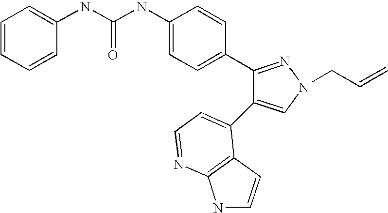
C(NC1=CC=C(C2=NN(CC=C)C=C2C2=CC=NC3=C2C=CN3)C=C1)(=O)NC1=CC=CC=C1
